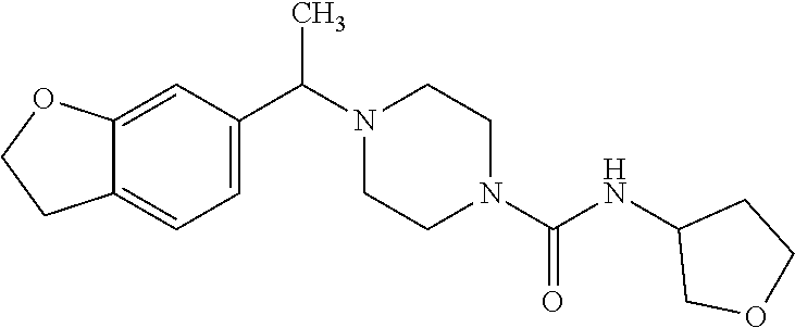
N1(C(C2=CC=C3C(=C2)OCC3)C)CCN(C(NC2COCC2)=O)CC1
